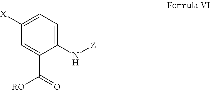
[Z]NC1=CC=C([X])C=C1C(=O)[RO]
